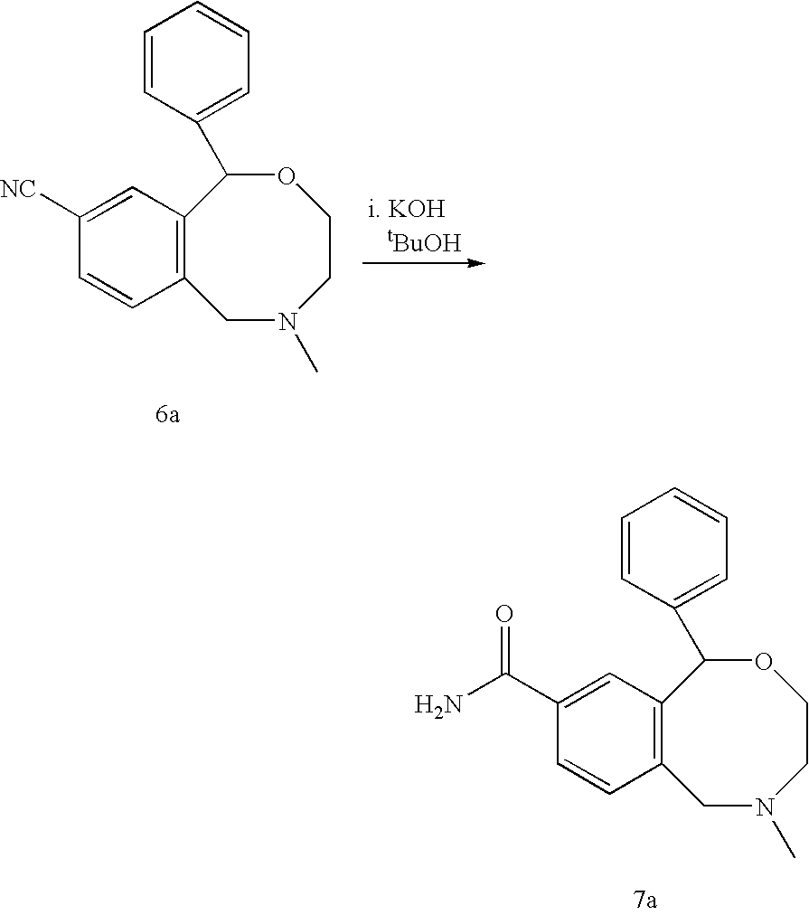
C12=C(C=C(C(N)=O)C=C1)C(C1=CC=CC=C1)OCCN(C)C2.C12=C(C=C([NC])C=C1)C(C1=CC=CC=C1)OCCN(C)C2
